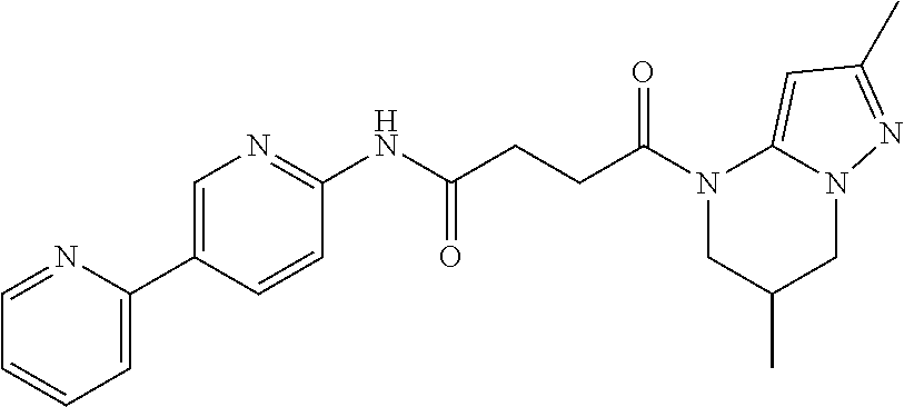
C1=NC(C2=CN=C(NC(CCC(N3CC(C)CN4C3=CC(C)=N4)=O)=O)C=C2)=CC=C1
